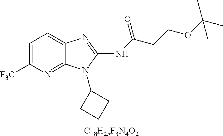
C1=C([F3C])N=C2C(=C1)N=C(NC(CCOC(C)(C)C)=O)N2C1CCC1.[C18H25F3N4O2]
